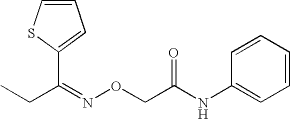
C1=CSC(C(=NOCC(NC2=CC=CC=C2)=O)CC)=C1
